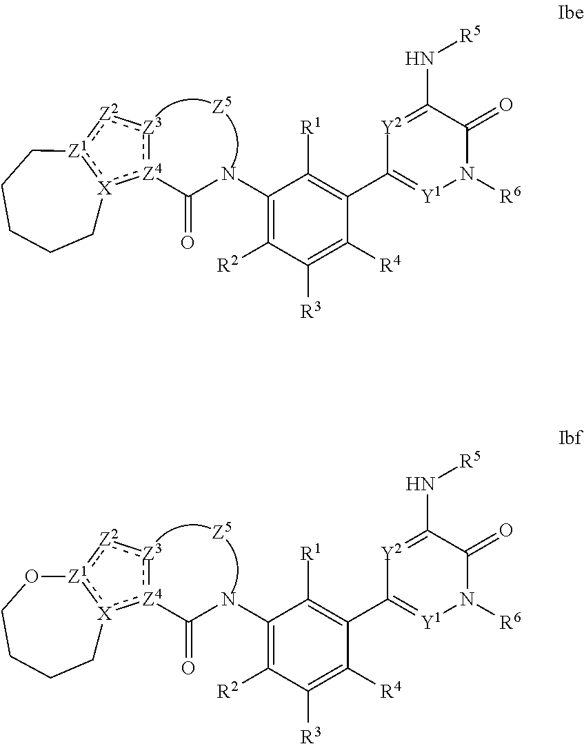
C1(NC(=O)[Z4]2:[X]3:[Z1](:[Z2]:[Z3]:2)CCCCC3)=C([R2])C([R3])=C([R4])C(C2=[Y1]N([R6])C(=O)C(N[R5])=[Y2]2)=C1[R1].C1(NC(=O)[Z4]2:[X]3:[Z1](:[Z2]:[Z3]:2)OCCCC3)=C([R2])C([R3])=C([R4])C(C2=[Y1]N([R6])C(=O)C(N[R5])=[Y2]2)=C1[R1]
